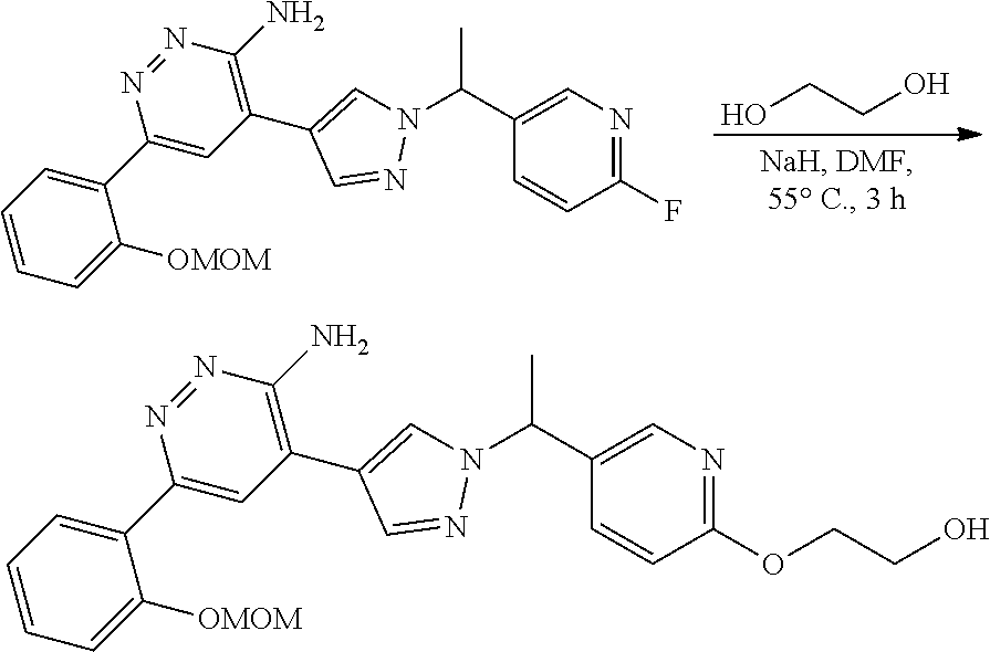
OCCO.C1(F)=NC=C(C(N2C=C(C3=C(N)N=NC(C4=CC=CC=C4[OMOM])=C3)C=N2)C)C=C1.C1(OCCO)=NC=C(C(N2C=C(C3=C(N)N=NC(C4=CC=CC=C4[OMOM])=C3)C=N2)C)C=C1
